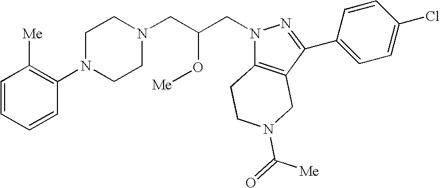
C1=CC=CC(N2CCN(CC(CN3C4=C(C(C5=CC=C(Cl)C=C5)=N3)CN(C([Me])=O)CC4)O[Me])CC2)=C1[Me]
